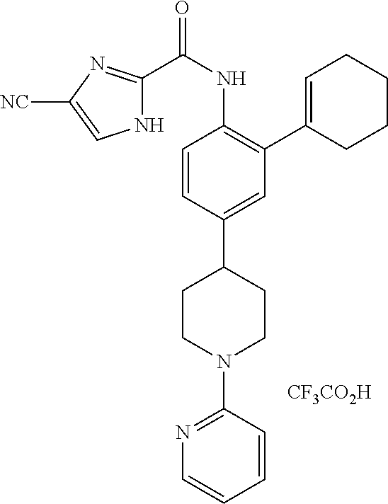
N1C(C(NC2=C(C3=CCCCC3)C=C(C3CCN(C4=NC=CC=C4)CC3)C=C2)=O)=NC([NC])=C1.[CF3CO2H]
